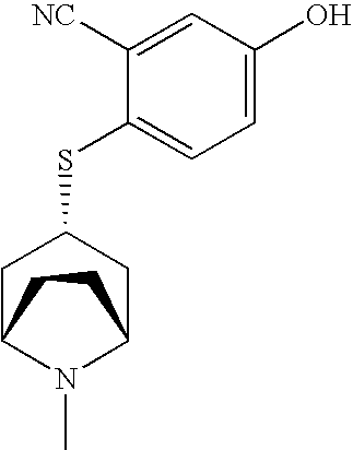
C1C2N(C)C(CC1SC1=CC=C(O)C=C1[NC])CC2
